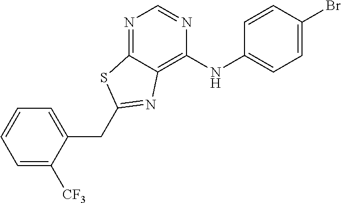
C1=C([CF3])C(CC2=NC3=C(NC4=CC=C(Br)C=C4)N=CN=C3S2)=CC=C1
